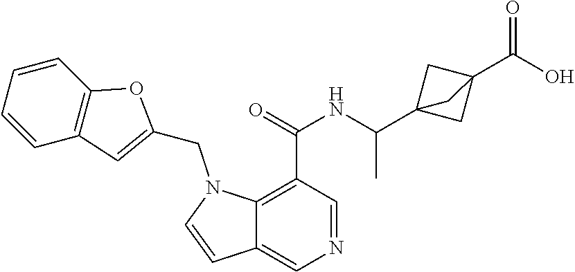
N1=CC(C(=O)NC(C23CC(C(O)=O)(C2)C3)C)=C2C(=C1)C=CN2CC1=CC2=C(O1)C=CC=C2
